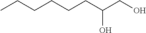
C(CCCC(CO)O)CC
